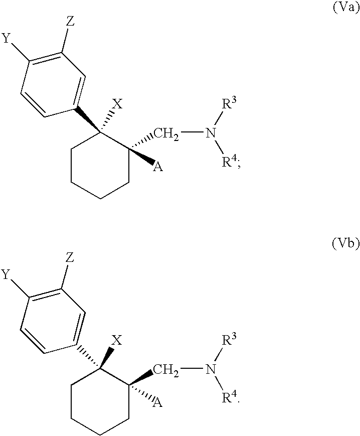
C1CCCC(CN([R3])[R4])([A])C1([X])C1=CC([Z])=C([Y])C=C1.C1CCCC(CN([R3])[R4])([A])C1([X])C1=CC([Z])=C([Y])C=C1
